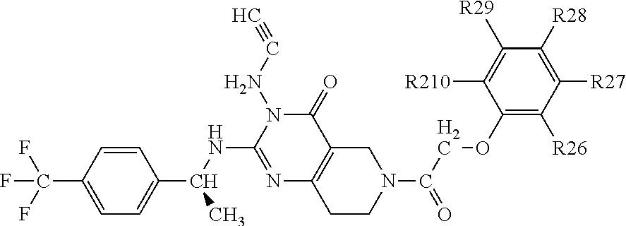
C1=CC(C(F)(F)F)=CC=C1C(NC1=NC2=C(C(=O)N1NC#C)CN(C(COC1=C([R26])C([R27])=C([R28])C([R29])=C1[R210])=O)CC2)C
